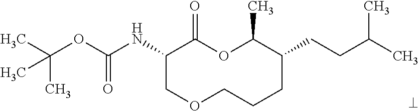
C1(NC(OC(C)(C)C)=O)COCCCC(CCC(C)C)C(C)OC1=O
